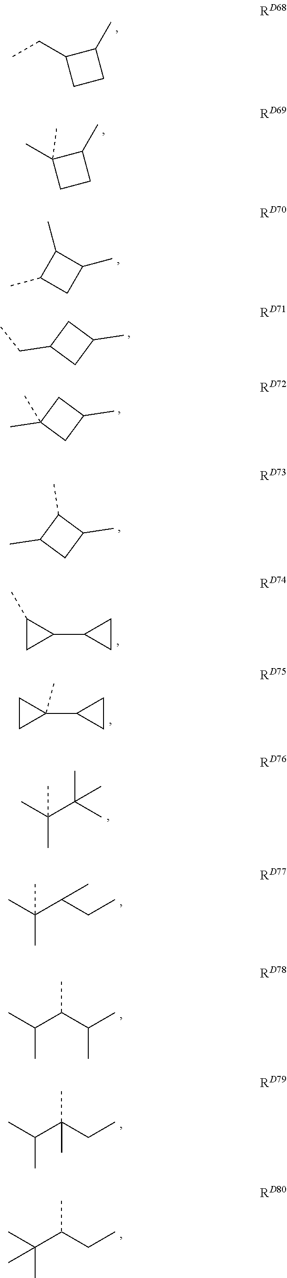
C1(CC)CCC1C.C1(C)(C)CCC1C.CC1CC(C)C1C.C(C1CC(C)C1)C.CC1(C)CC(C)C1.CC1CC(C)C1C.C1(C)CC1C1CC1.C1CC1(C1CC1)C.CC(C(C)(C)C)(C)C.CC(C(CC)C)(C)C.CC(C(C(C)C)C)C.CC(C(CC)(C)C)C.CC(C(CC)C)(C)C
